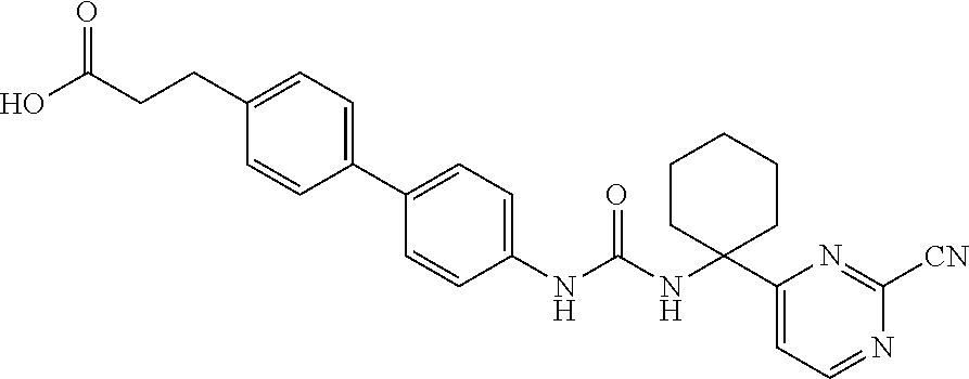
C1(NC(NC2(C3=CC=NC([CN])=N3)CCCCC2)=O)=CC=C(C2=CC=C(CCC(O)=O)C=C2)C=C1
